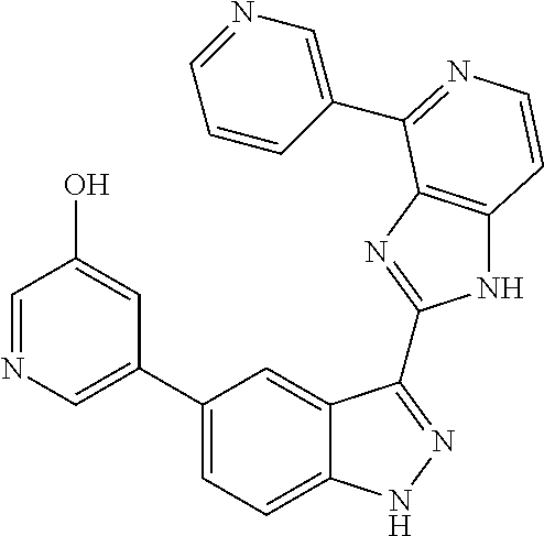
C1(C2=CN=CC(O)=C2)=CC=C2C(=C1)C(C1=NC3=C(N1)C=CN=C3C1=CN=CC=C1)=NN2
